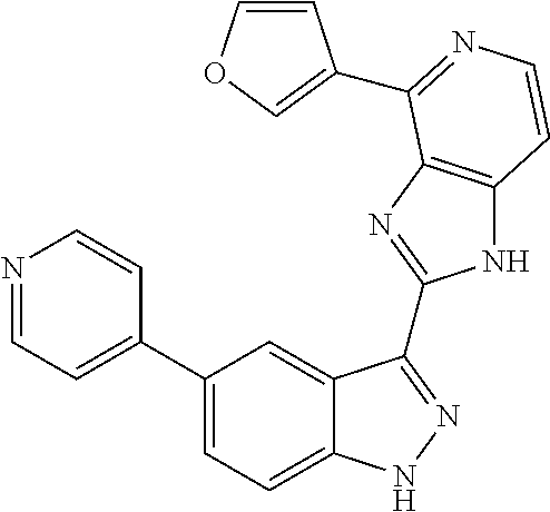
C1(C2=CC=NC=C2)=CC=C2C(=C1)C(C1=NC3=C(N1)C=CN=C3C1=COC=C1)=NN2
